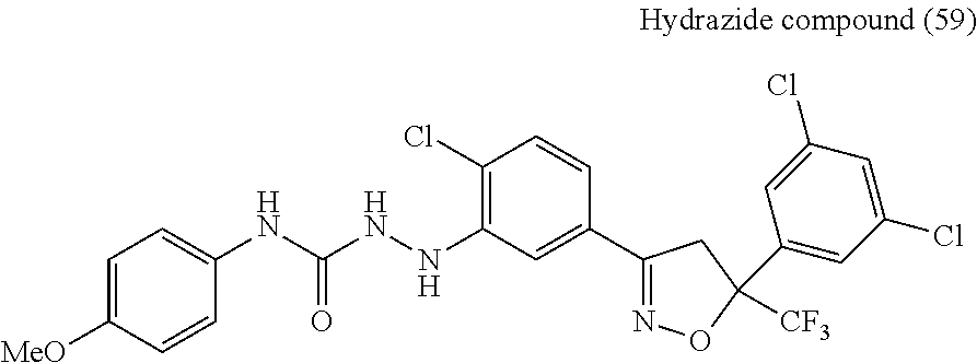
C1(Cl)=C(NNC(NC2=CC=C([MeO])C=C2)=O)C=C(C2=NOC([CF3])(C3=CC(Cl)=CC(Cl)=C3)C2)C=C1
